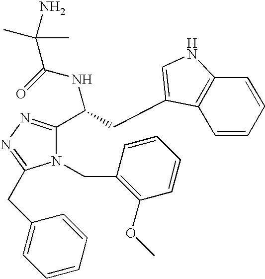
N1(CC2=C(OC)C=CC=C2)C(C(CC2=CNC3=C2C=CC=C3)NC(=O)C(C)(C)N)=NN=C1CC1=CC=CC=C1
